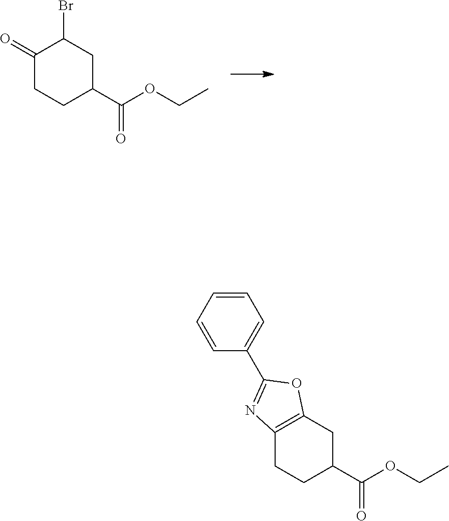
C1(=O)CCC(C(OCC)=O)CC1Br.C12=C(CC(C(OCC)=O)CC1)OC(C1=CC=CC=C1)=N2
